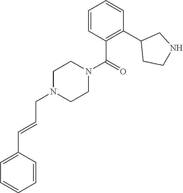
C1=C(C=CCN2CCN(C(C3=C(C4CCNC4)C=CC=C3)=O)CC2)C=CC=C1
